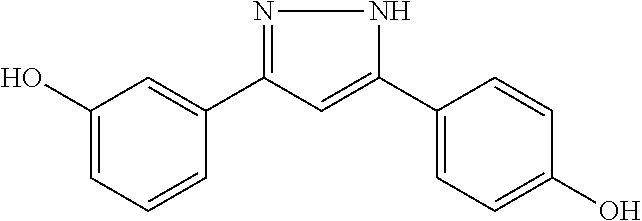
C1(O)=CC=CC(C2=NNC(C3=CC=C(O)C=C3)=C2)=C1
